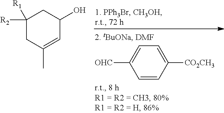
C1=CC([CO2CH3])=CC=C1[OHC].C1([R2])([R1])CC(C)=CC(O)C1
